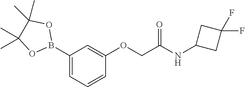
B1(C2=CC=CC(OCC(NC3CC(F)(F)C3)=O)=C2)OC(C)(C)C(C)(C)O1
